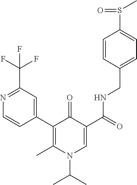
C1=CC(C2=C(C)N(C(C)C)C=C(C(=O)NCC3=CC=C(S(C)=O)C=C3)C2=O)=CC(C(F)(F)F)=N1
